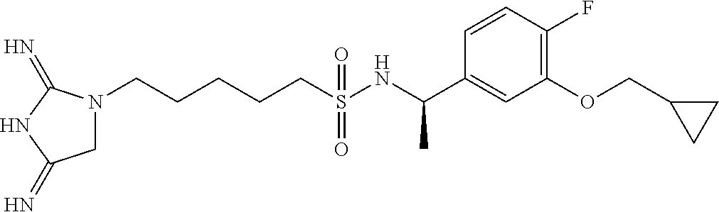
N1(CCCCCS(NC(C2=CC(OCC3CC3)=C(F)C=C2)C)(=O)=O)CC(=N)NC1=N
